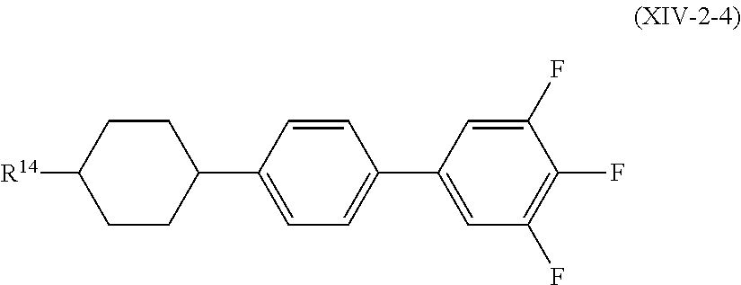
C1(F)=CC(C2=CC=C(C3CCC([R14])CC3)C=C2)=CC(F)=C1F
